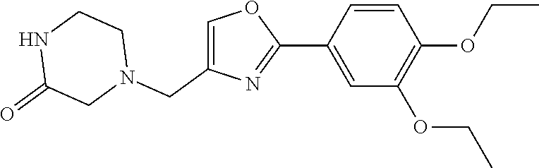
C1(C2=CC(OCC)=C(OCC)C=C2)=NC(CN2CCNC(=O)C2)=CO1
